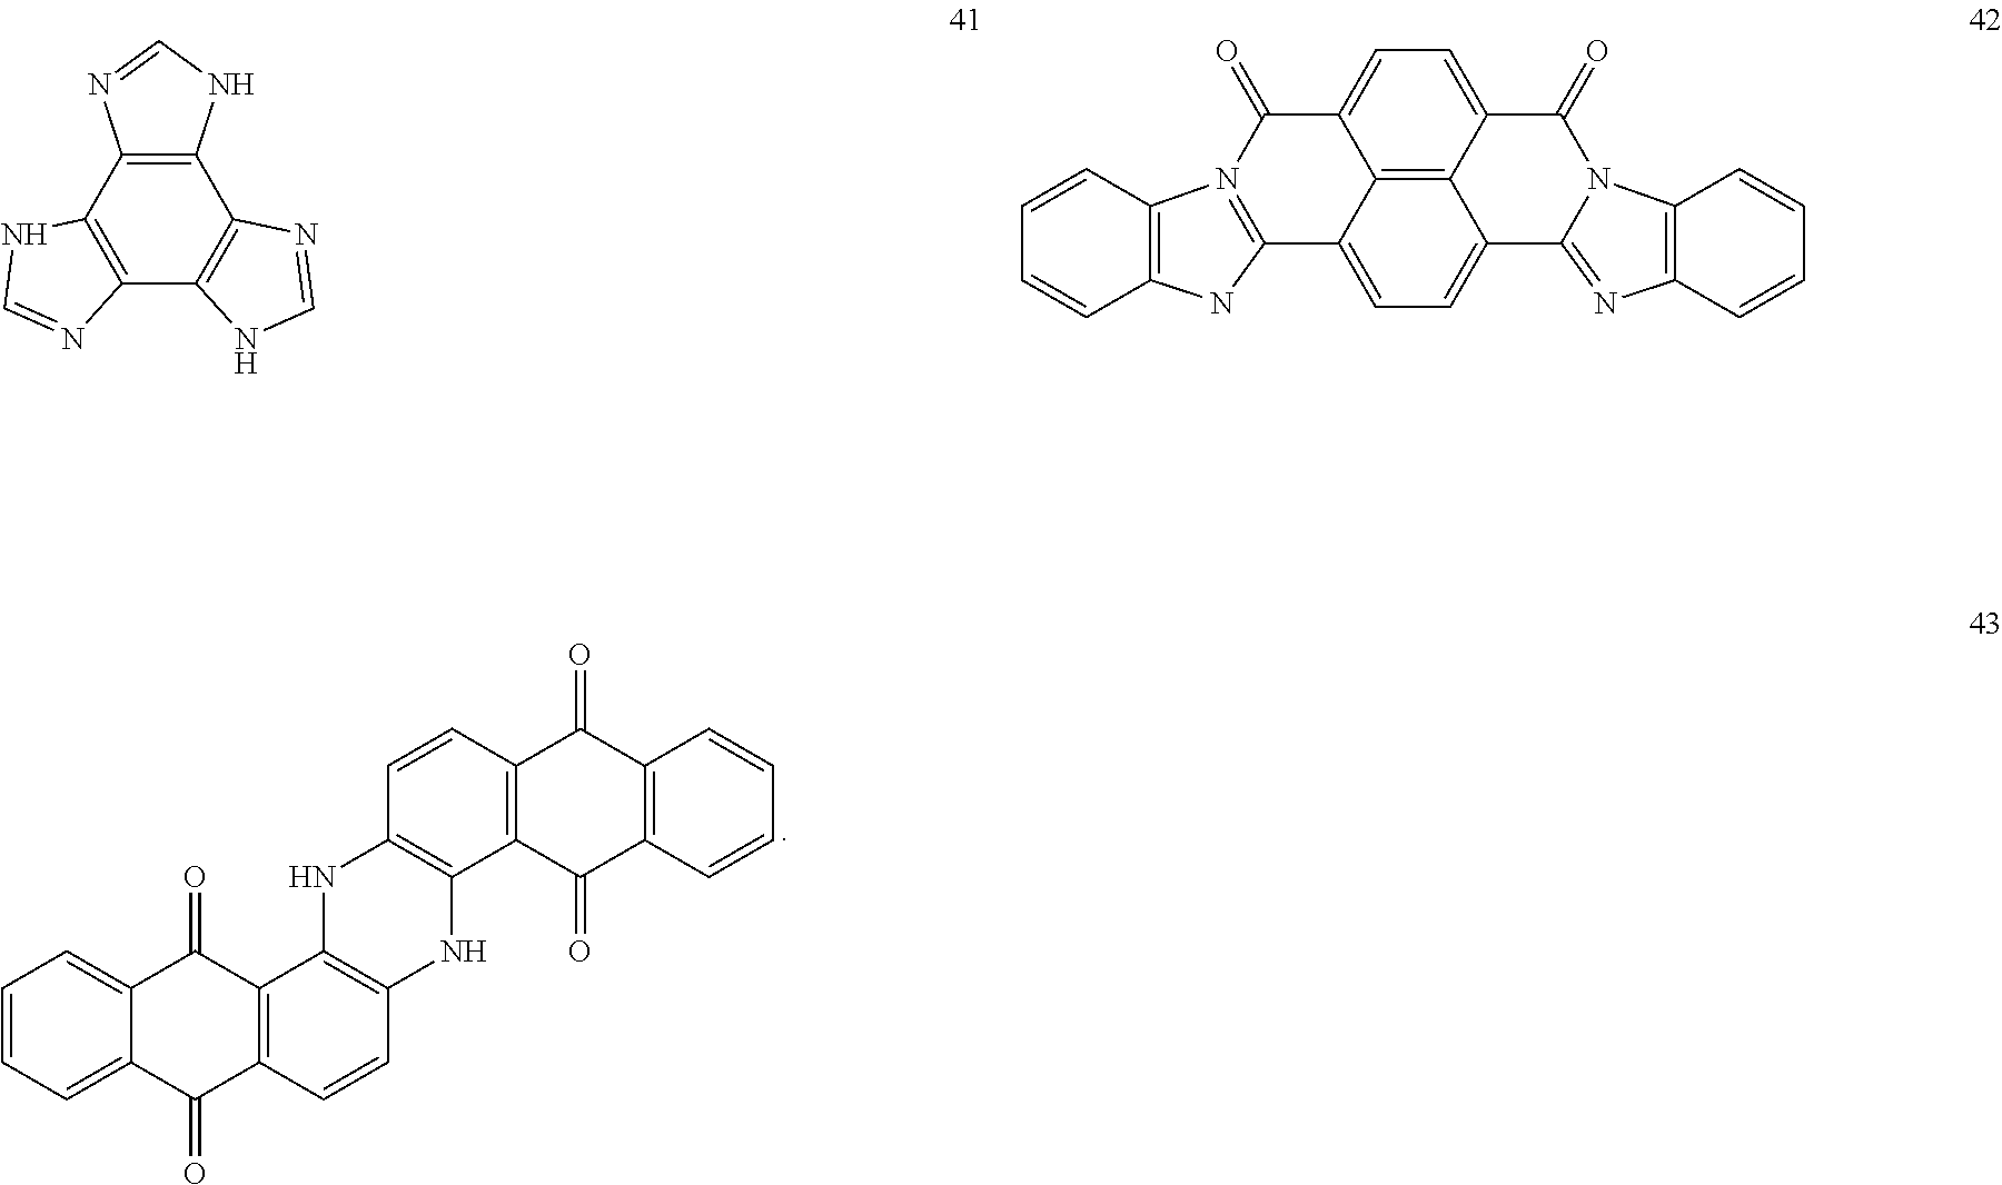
C1=CC=C2C(=C1)C(=O)C1=C(C2=O)C=CC2=C1NC1=C(N2)C2=C(C=C1)C(=O)C1=C(C2=O)C=CC=C1.C12=C(C3=C(C4=C1N=CN4)N=CN3)N=CN2.C1=CC2=C(C=C1)NC1=N2C(=O)C2=CC=C3C4=C2C1=CC=C4C1=NC2=C(N1C3=O)C=CC=C2
